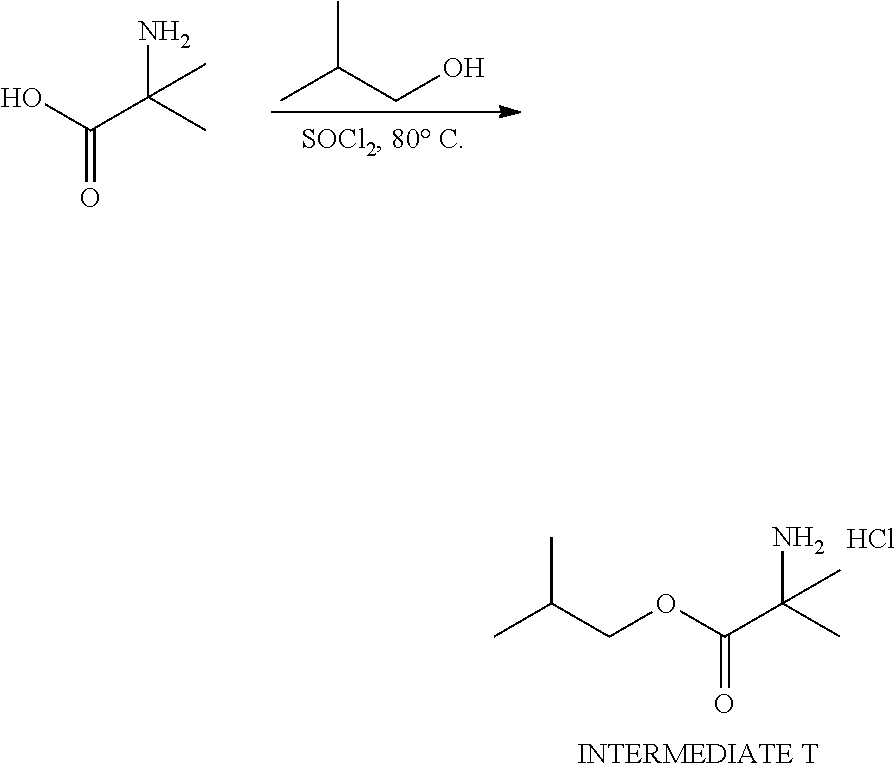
OC(C(C)(N)C)=O.C(CO)(C)C.O(C(C(C)(N)C)=O)CC(C)C.Cl
